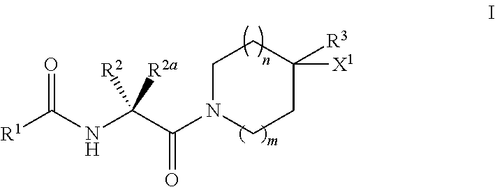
C1N(C(C(NC([R1])=O)([R2])[R2a])=O)CCC([R3])([X1])C1
